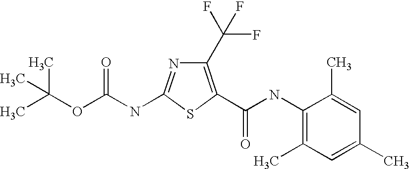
C1(C(F)(F)F)=C(C(NC2=C(C)C=C(C)C=C2C)=O)SC(NC(OC(C)(C)C)=O)=N1
